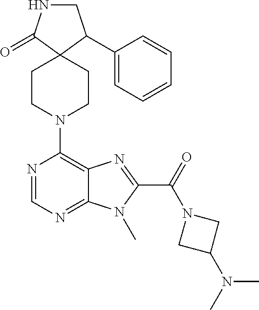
C1CN(C2=C3C(=NC=N2)N(C)C(C(N2CC(N(C)C)C2)=O)=N3)CCC12C(C1=CC=CC=C1)CNC2=O
